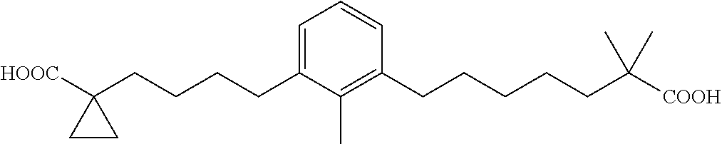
C1=C(CCCCC2([HOOC])CC2)C(C)=C(CCCCCC([COOH])(C)C)C=C1
